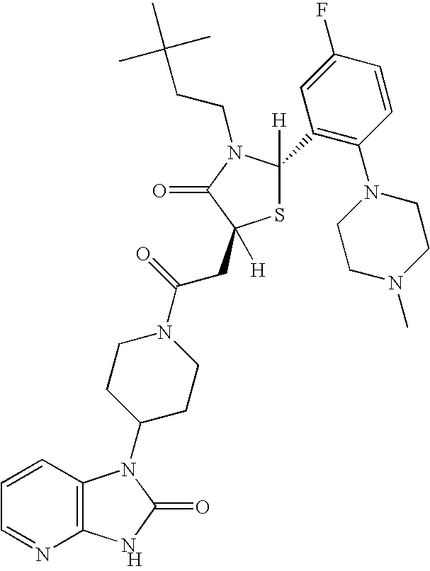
[H].C12=C(C=CC=N1)N(C1CCN(C(=O)CC3([H])SC(C4=C(N5CCN(C)CC5)C=CC(F)=C4)([H])N(CCC(C)(C)C)C3=O)CC1)C(=O)N2
